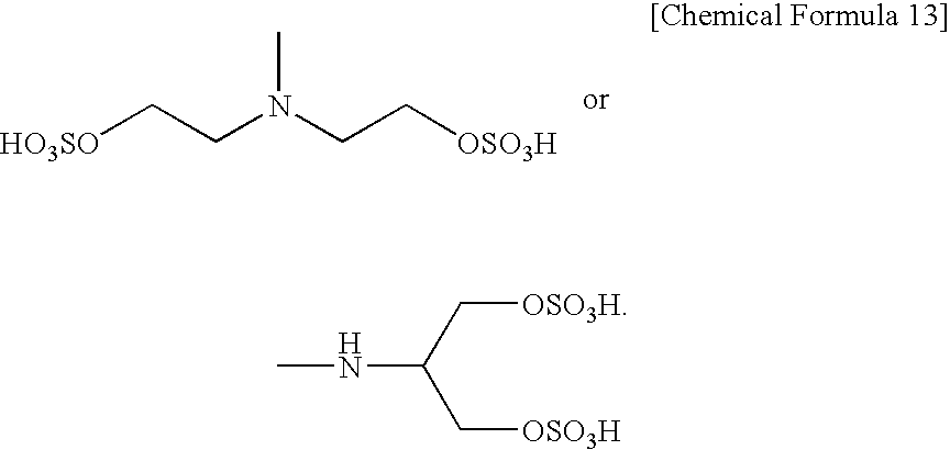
[HO3SO]CCN(CC[OSO3H])C.C(C(C[OSO3H])NC)[OSO3H]
